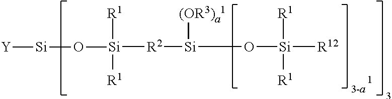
[R2]([Si](O[Si]([R12])([R1])[R1])[(OR3)a1])[Si](O[Si][Y])([R1])[R1]
